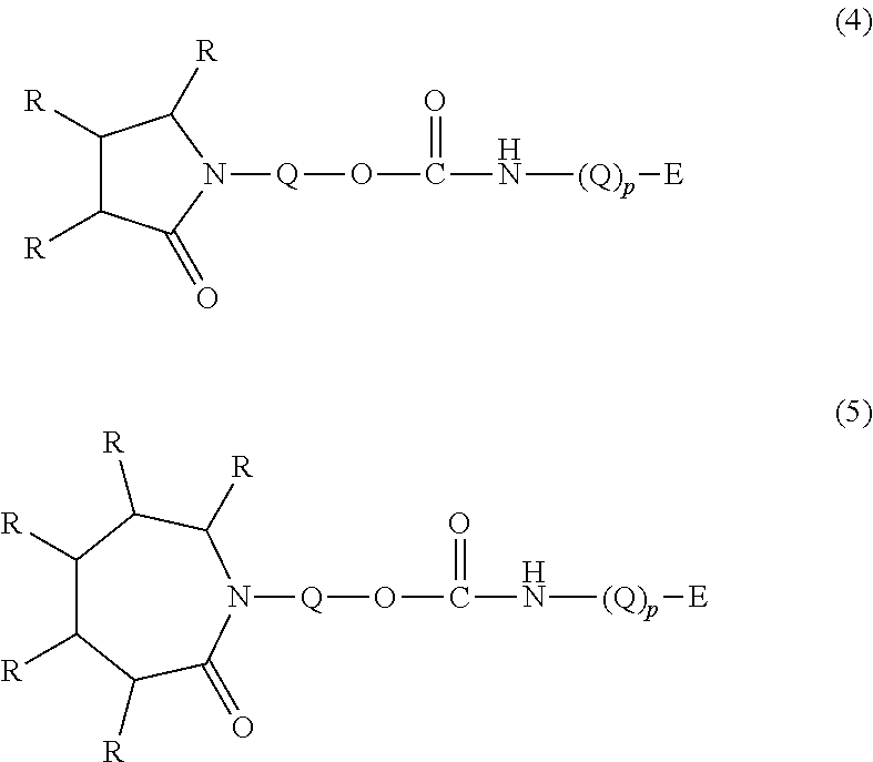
C1([R])C([R])C(=O)N([Q]OC(N[(Q)p][E])=O)C1[R].N1([Q]OC(N[(Q)p][E])=O)C([R])C([R])C([R])C([R])C([R])C1=O
